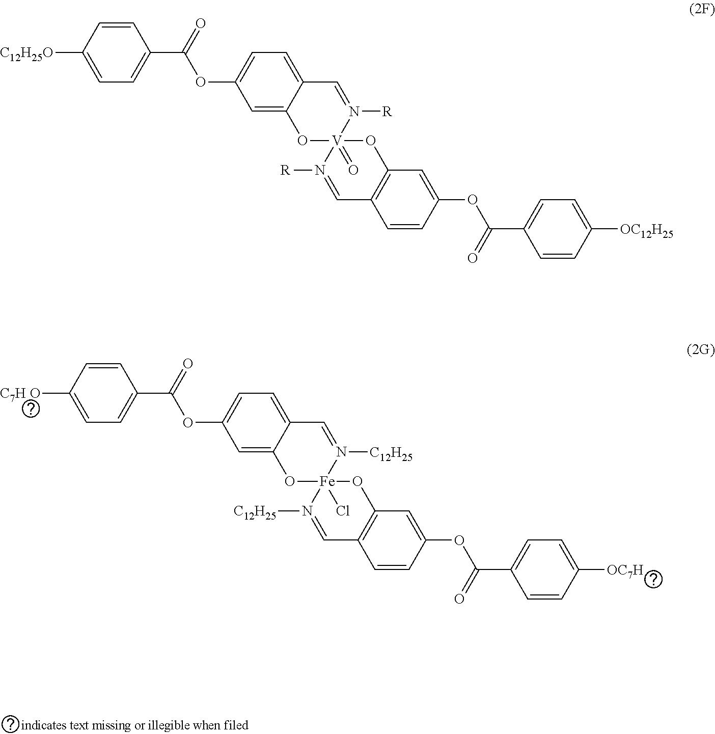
C1=CC([C7H O])=CC=C1C(=O)OC1=CC=C2C(=C1)O[Fe]1(Cl)(N([C12H25])=C2)N([C12H25])=CC2=C(O1)C=C(OC(C1=CC=C([OC7H])C=C1)=O)C=C2.C1=CC([C12H25O])=CC=C1C(=O)OC1=CC=C2C(=C1)O[V]1(=O)(N([R])=C2)N([R])=CC2=C(O1)C=C(OC(C1=CC=C([OC12H25])C=C1)=O)C=C2
